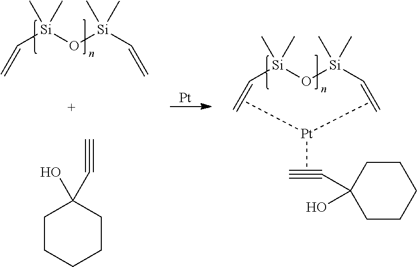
C=C[Si](O[Si](C=C)(C)C)(C)C.C1CCCCC1(O)C#C.[Pt].C=C[Si](O[Si](C=C)(C)C)(C)C.[Pt](C)(C)C.C1CCCCC1(O)C#C
